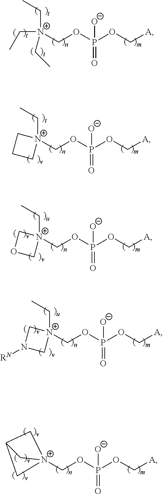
[N+](COP(OC[A])([O-])=O)(CC)(CC)CC.[N+]1(COP(OC[A])([O-])=O)(CC)CCC1.[N+]1(COP(OC[A])([O-])=O)(CC)COC1.[N+]1(COP(OC[A])([O-])=O)(CC)CN([RN])C1.[N+]12(COP(OC[A])([O-])=O)CC(C1)C2
